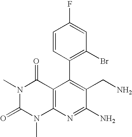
C1=CC(C2=C(CN)C(N)=NC3=C2C(=O)N(C)C(=O)N3C)=C(Br)C=C1F
